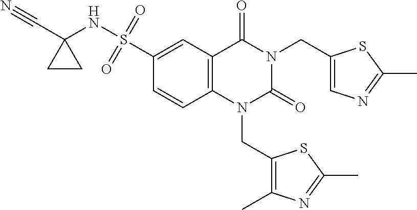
C12=C(C(=O)N(CC3=CN=C(C)S3)C(=O)N1CC1=C(C)N=C(C)S1)C=C(S(NC1(C#N)CC1)(=O)=O)C=C2
